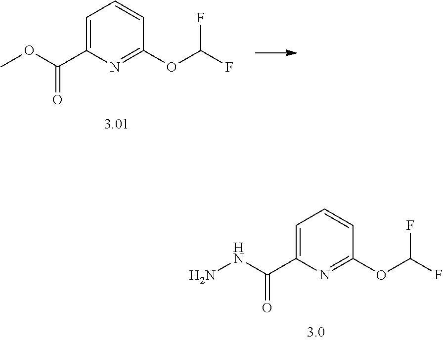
C1(OC(F)F)=NC(C(NN)=O)=CC=C1.C1(OC(F)F)=NC(C(OC)=O)=CC=C1
